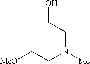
C(CN(CCO)[Me])[MeO]
